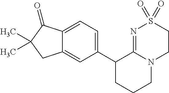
C1(C2CCCN3C2=NS(=O)(=O)CC3)=CC=C2C(=C1)CC(C)(C)C2=O
